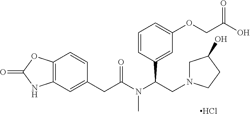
C12=C(C=C(CC(N(C(CN3CC(O)CC3)C3=CC(OCC(O)=O)=CC=C3)C)=O)C=C1)NC(=O)O2.Cl
